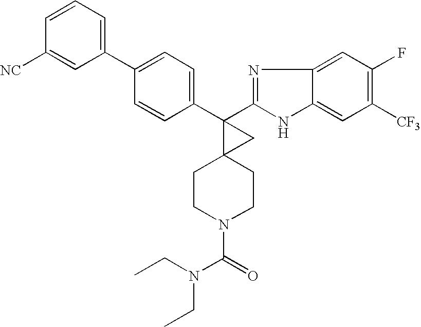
C1(C2=CC=CC([NC])=C2)=CC=C(C2(C3=NC4=CC(F)=C([CF3])C=C4N3)C3(CCN(C(=O)N(CC)CC)CC3)C2)C=C1
